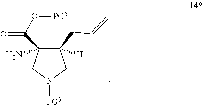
C1(CC=C)([H])C(C(O[PG5])=O)(N)CN([PG3])C1
